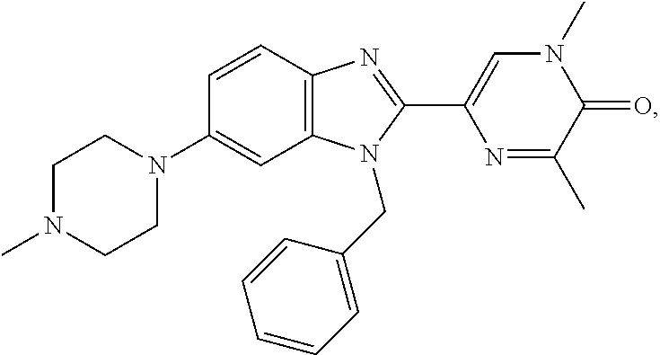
C1N(C)CCN(C2=CC3=C(C=C2)N=C(C2=CN(C)C(=O)C(C)=N2)N3CC2=CC=CC=C2)C1
